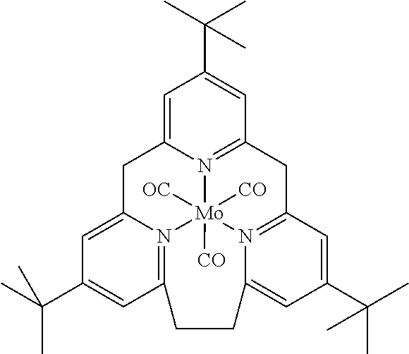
C1=C2N3=C(C=C1C(C)(C)C)CC1=N4C(=CC(C(C)(C)C)=C1)CCC1=N(C(=CC(C(C)(C)C)=C1)C2)[Mo]34([CO])([OC])[CO]
